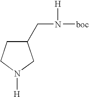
C1(CN([boc])[H])CCN([H])C1
